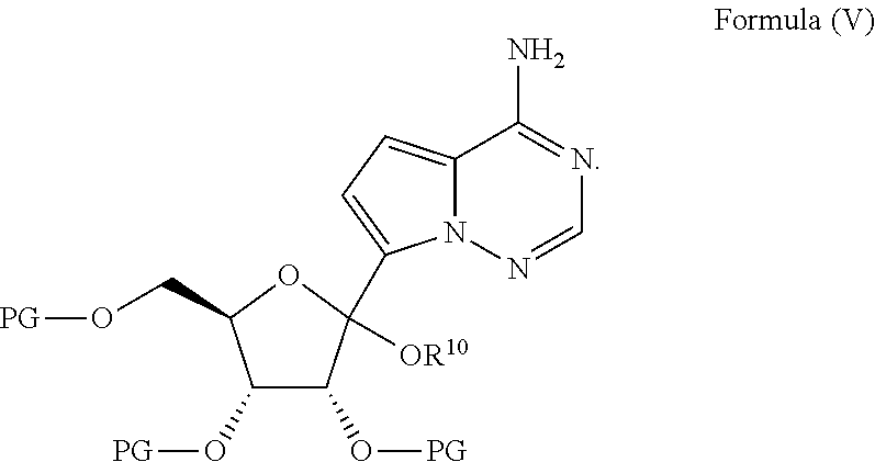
O(C1C(O[PG])C(CO[PG])OC1([OR10])C1=CC=C2N1N=CN=C2N)[PG]
